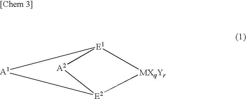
[A1]1[E1]2[MXqYr][E2]1[A2]2
